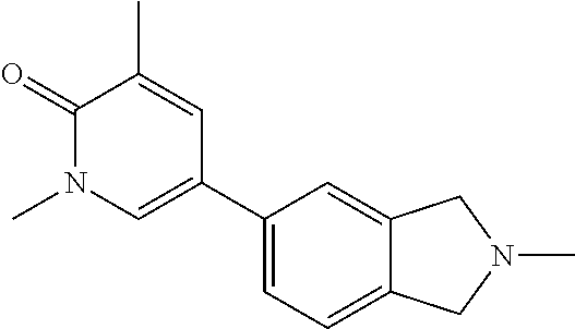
C12=CC=C(C3=CN(C)C(=O)C(C)=C3)C=C1CN(C)C2
